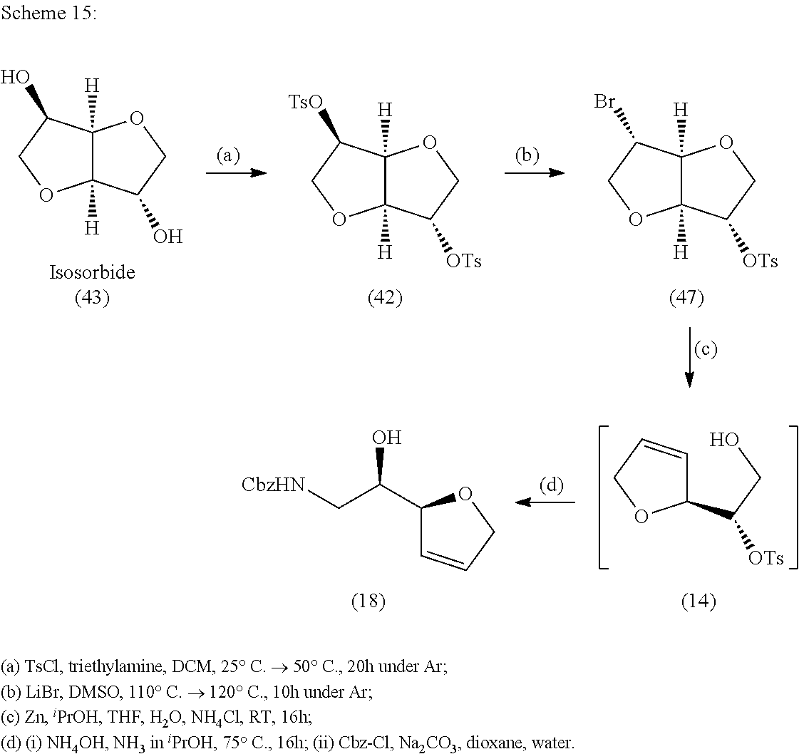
C1(C(CO)[OTs])C=CCO1.C1(C(O)C[CbzHN])C=CCO1.C12([H])C([H])(C(O)CO1)OCC2O.C12([H])C([H])(C([TsO])CO1)OCC2[OTs].C12([H])C([H])(C(Br)CO1)OCC2[OTs]
